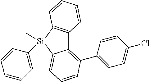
C12=C(C3=CC=C(Cl)C=C3)C=CC=C1[Si](C)(C1=CC=CC=C1)C1=C2C=CC=C1
